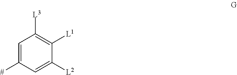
C1=C([#])C=C([L2])C([L1])=C1[L3]
